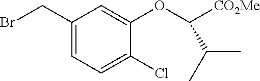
C1(CBr)=CC=C(Cl)C(OC([CO2Me])C(C)C)=C1
